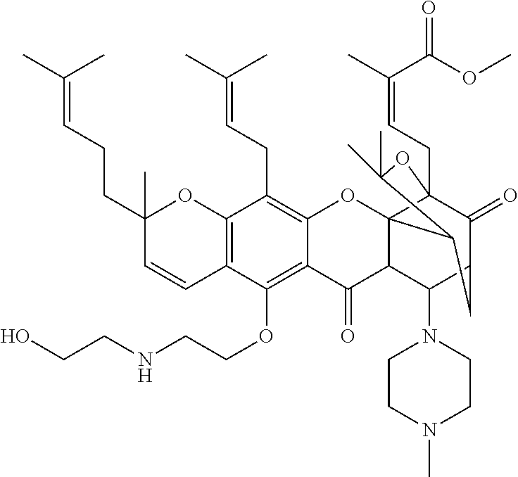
C12=C(C(OCCNCCO)=C3C(=C1CC=C(C)C)OC14C(C(N5CCN(C)CC5)C5C(=O)C1(CC=C(C)C(OC)=O)OC(C)(C)C4C5)C3=O)C=CC(CCC=C(C)C)(C)O2
